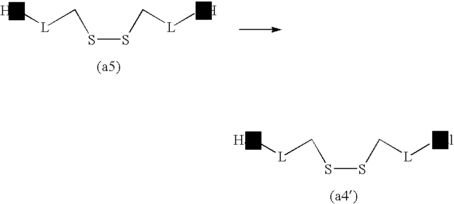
O[L]CSSC[L]O.[Hal][L]CSSC[L][Hal]
